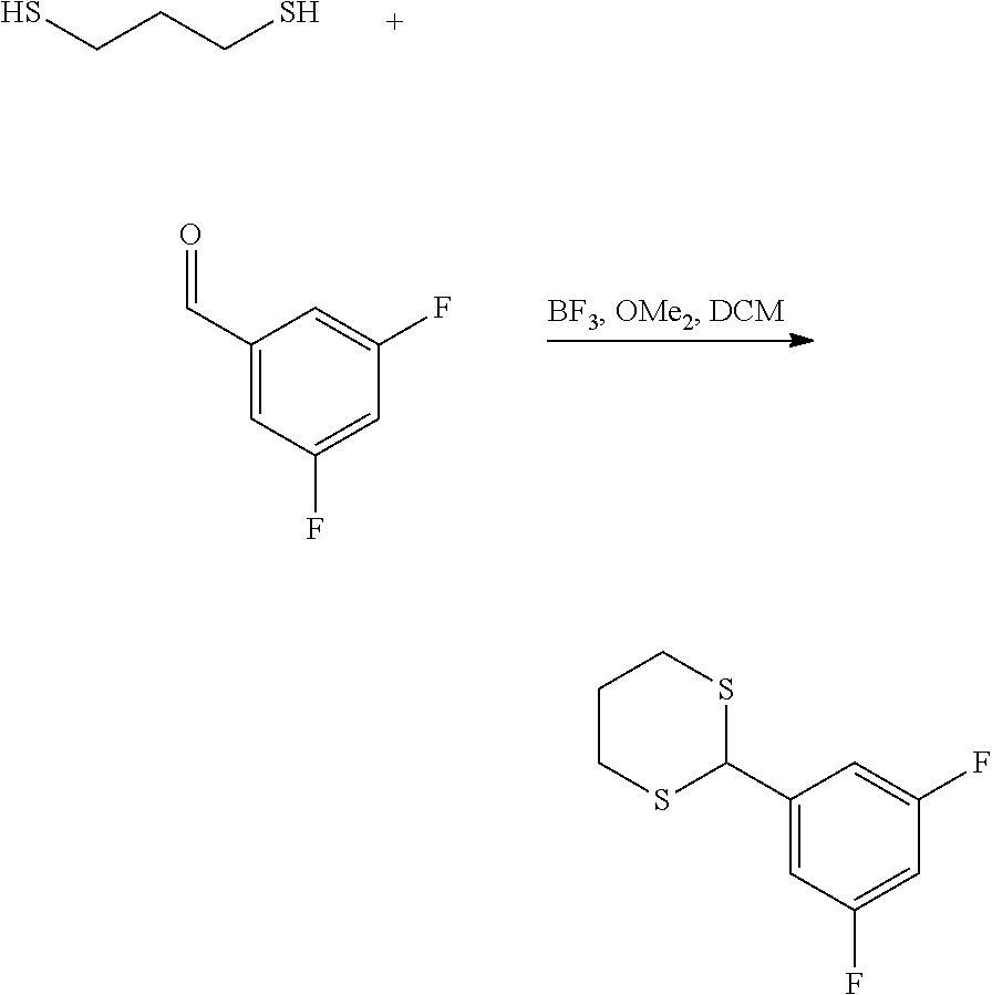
C(CCS)S.C1(C=O)=CC(F)=CC(F)=C1.C1(C2SCCCS2)=CC(F)=CC(F)=C1
